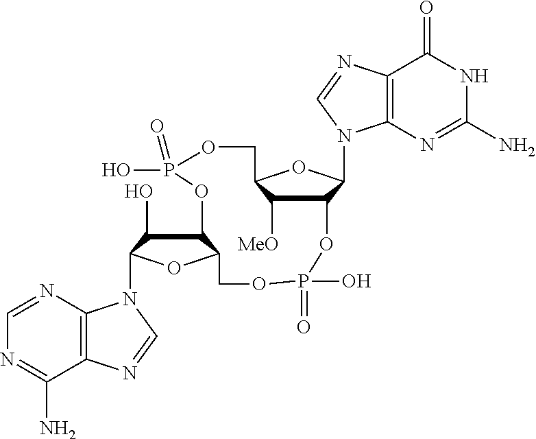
C12=C(N=CN=C1N)N(C1C(O)C3C(O1)COP(O)(=O)OC1C(N4C5=C(C(=O)NC(N)=N5)N=C4)OC(COP(O)(=O)O3)C1[MeO])C=N2
